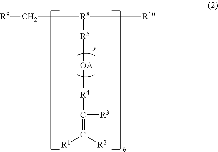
[R8]([R5][OA][R4]C(=C([R2])[R1])[R3])(C[R9])[R10]
